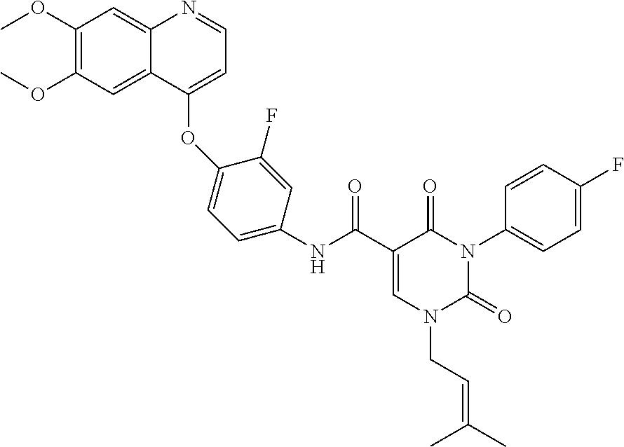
C1(OC)=C(OC)C=C2C(=C1)N=CC=C2OC1=CC=C(NC(C2=CN(CC=C(C)C)C(=O)N(C3=CC=C(F)C=C3)C2=O)=O)C=C1F
